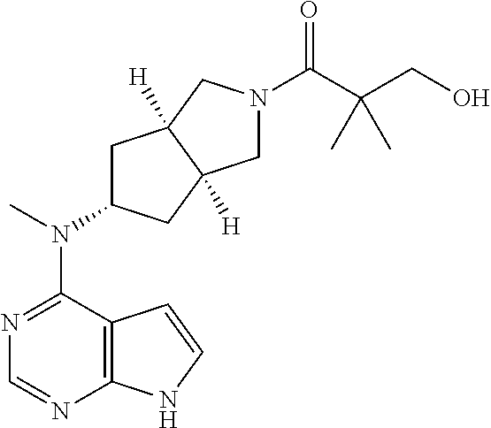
C12=C(N=CN=C1N(C)C1CC3([H])C([H])(C1)CN(C(=O)C(CO)(C)C)C3)NC=C2
